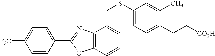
C1([F3C])=CC=C(C2=NC3=C(O2)C=CC=C3CSC2=CC=C(CC[CO2H])C(C)=C2)C=C1
